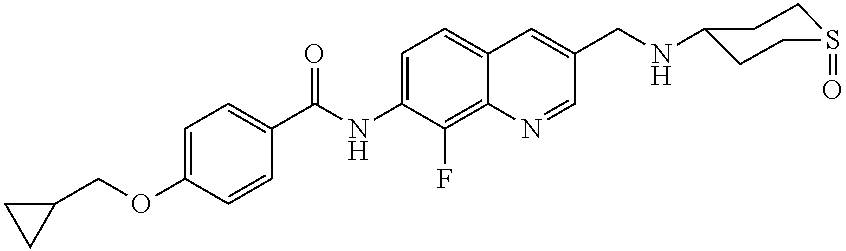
C1=C(OCC2CC2)C=CC(C(NC2=CC=C3C(=C2F)N=CC(CNC2CCS(=O)CC2)=C3)=O)=C1
